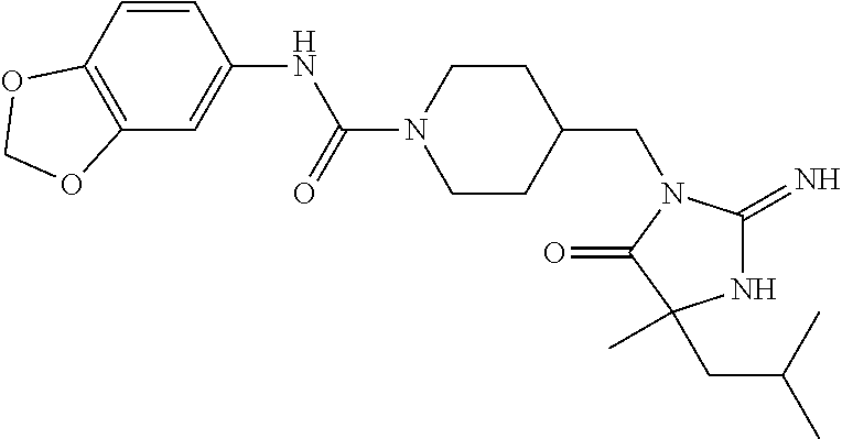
O=C(NC1=CC2=C(C=C1)OCO2)N1CCC(CN2C(=O)C(C)(CC(C)C)NC2=N)CC1
